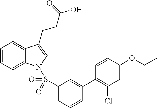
C1=CC=C2C(=C1)C(CCC(O)=O)=CN2S(C1=CC=CC(C2=C(Cl)C=C(OCC)C=C2)=C1)(=O)=O
